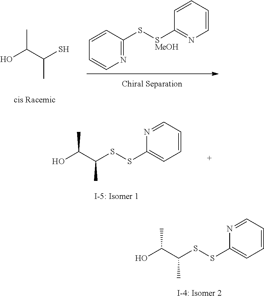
OC(C(S)C)C.C1(S[SMeOH]C2=NC=CC=C2)=NC=CC=C1.C(C)(SSC1=CC=CC=N1)C(O)C.[I-5: Isomer 1].C(C)(SSC1=CC=CC=N1)C(O)C.[I-4: Isomer 2]
